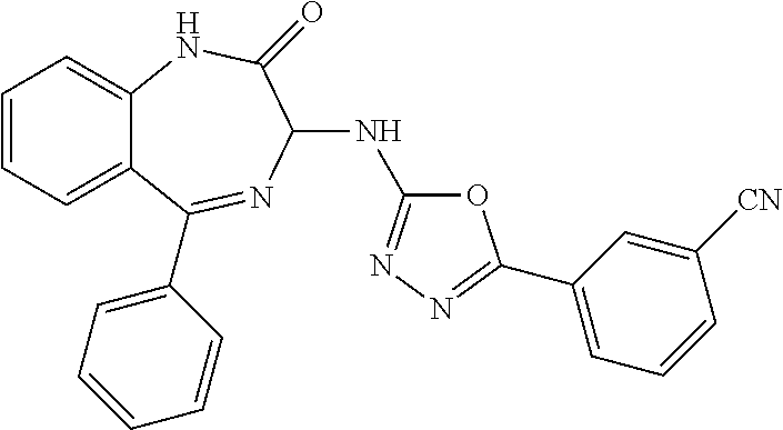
C1=CC=C2C(=C1)NC(=O)C(NC1=NN=C(C3=CC=CC([CN])=C3)O1)N=C2C1=CC=CC=C1
